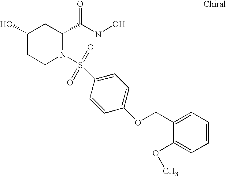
C1(O)CCN(S(C2=CC=C(OCC3=CC=CC=C3OC)C=C2)(=O)=O)C(C(NO)=O)C1
